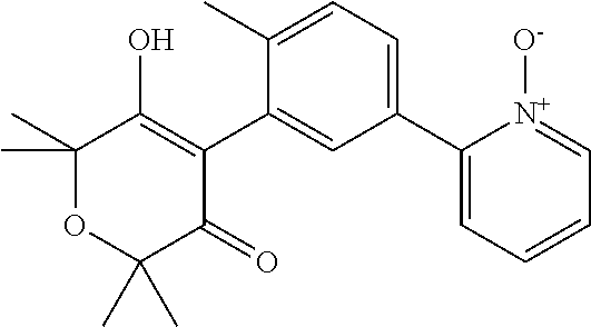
C1(C)(C)OC(C)(C)C(=O)C(C2=CC(C3=CC=CC=[N+]3[O-])=CC=C2C)=C1O
